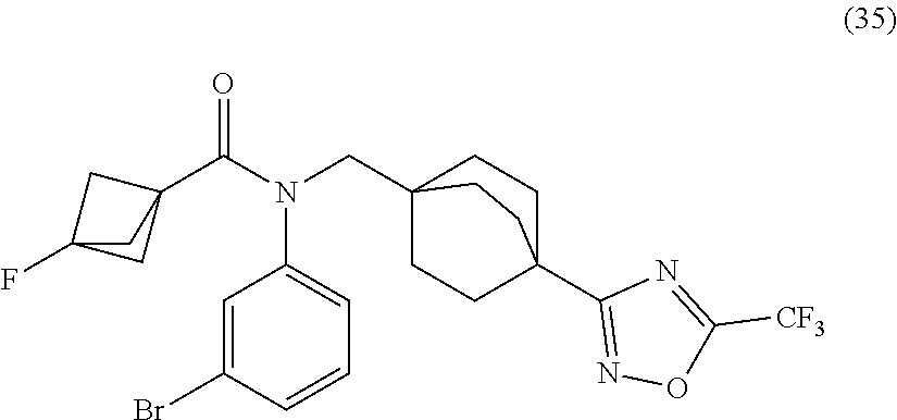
C12(F)CC(C(N(CC34CCC(C5=NOC([CF3])=N5)(CC3)CC4)C3=CC=CC(Br)=C3)=O)(C1)C2
